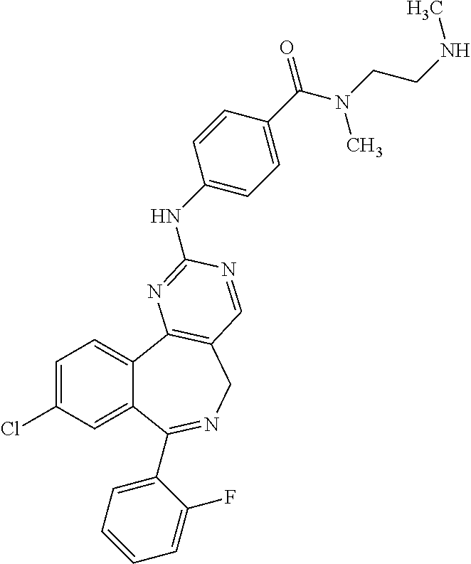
C1=C(Cl)C=C2C(=C1)C1=C(CN=C2C2=CC=CC=C2F)C=NC(NC2=CC=C(C(N(CCNC)C)=O)C=C2)=N1
